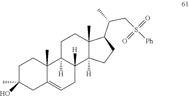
C1C(O)(C)CC2=CCC3([H])C([H])(C2(C)C1)CCC1(C)C3([H])CCC1C(C)CS([Ph])(=O)=O
